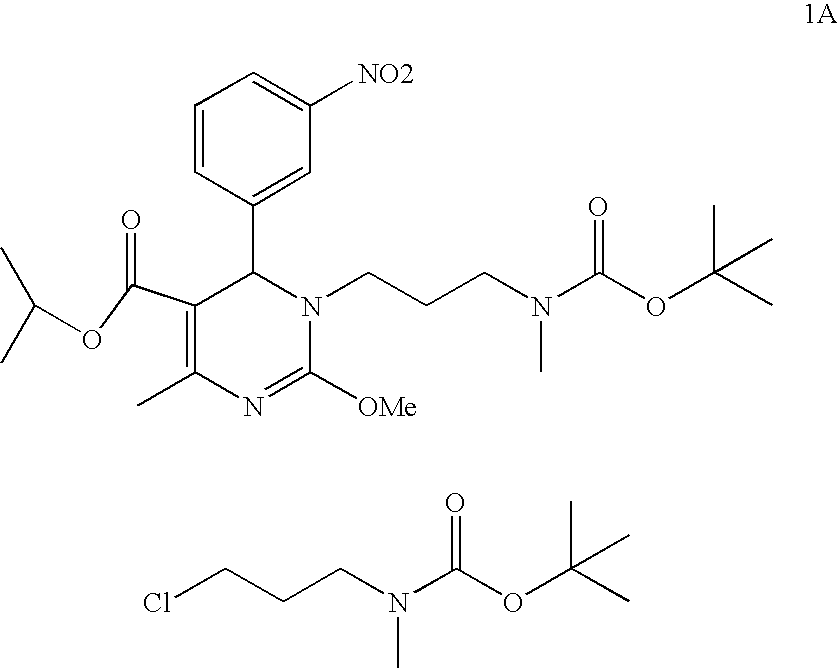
C1=CC(C2C(C(OC(C)C)=O)=C(C)N=C([OMe])N2CCCN(C(OC(C)(C)C)=O)C)=CC([NO2])=C1.ClCCCN(C(OC(C)(C)C)=O)C
